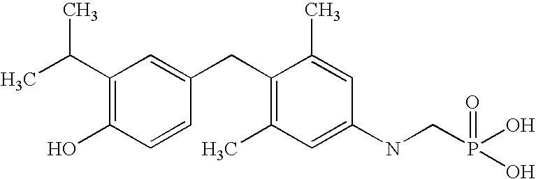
C1(C(C)C)=C(O)C=CC(CC2=C(C)C=C(NCP(=O)(O)O)C=C2C)=C1
